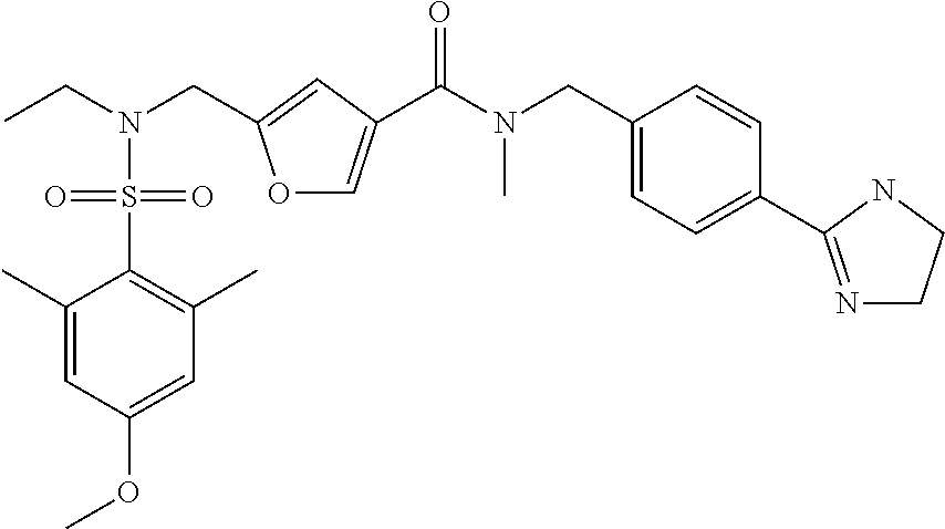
O1C=C(C(N(CC2=CC=C(C3=NCCN3)C=C2)C)=O)C=C1CN(CC)S(=O)(=O)C1=C(C)C=C(OC)C=C1C
